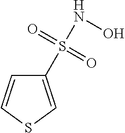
C1(S(=O)(=O)NO)=CSC=C1
